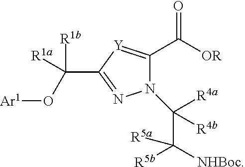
N1(C(C([NHBoc])([R5b])[R5a])([R4a])[R4b])C(C([OR])=O)=[Y]C(C(O[Ar1])([R1b])[R1a])=N1
